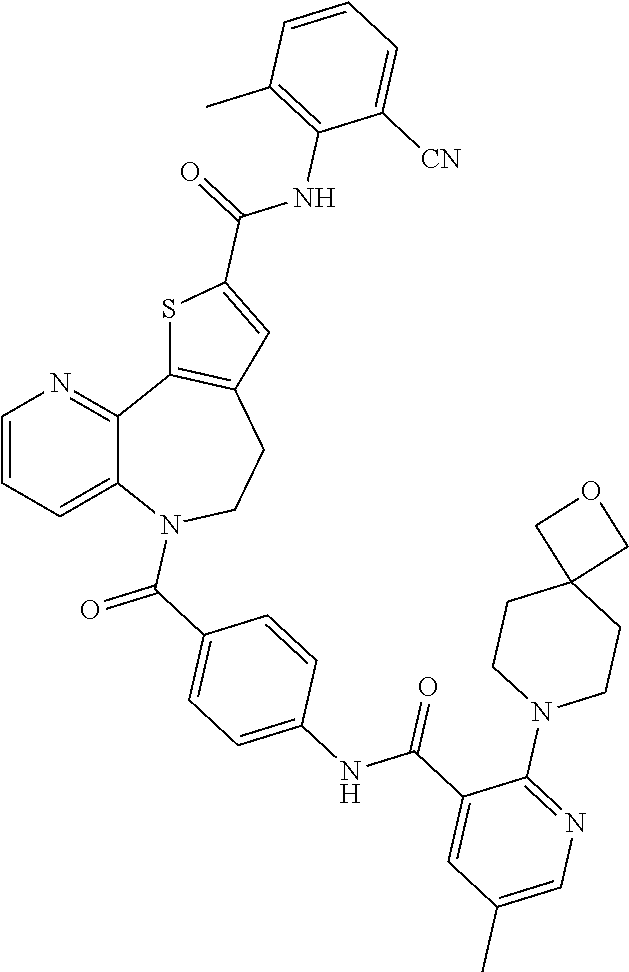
C12=CC=CN=C1C1=C(CCN2C(C2=CC=C(NC(C3=CC(C)=CN=C3N3CCC4(CC3)COC4)=O)C=C2)=O)C=C(C(=O)NC2=C(C)C=CC=C2[CN])S1
